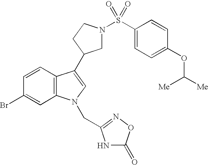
C1N(S(C2=CC=C(OC([Me])[Me])C=C2)(=O)=O)CCC1C1=CN(CC2=NOC(=O)N2)C2=C1C=CC(Br)=C2
